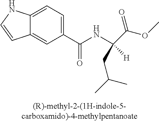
C12=CC(C(NC(C(=O)OC)([H])CC(C)C)=O)=CC=C1NC=C2
